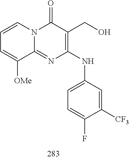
C1=CC=C([OMe])C2=NC(NC3=CC=C(F)C([CF3])=C3)=C(CO)C(=O)N12
